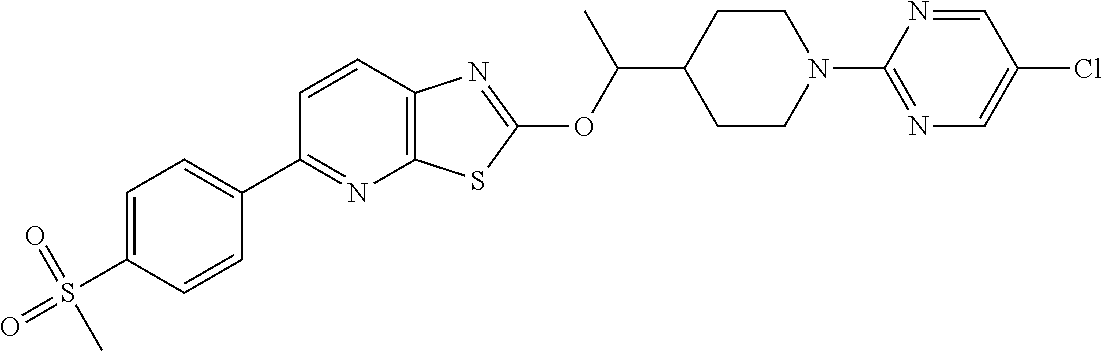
C1=CC2=C(N=C1C1=CC=C(S(=O)(=O)C)C=C1)SC(OC(C1CCN(C3=NC=C(Cl)C=N3)CC1)C)=N2
